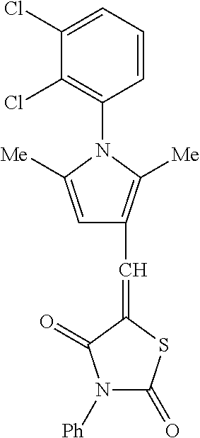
C1(Cl)=CC=CC(N2C([Me])=CC(C=C3SC(=O)N([Ph])C3=O)=C2[Me])=C1Cl
